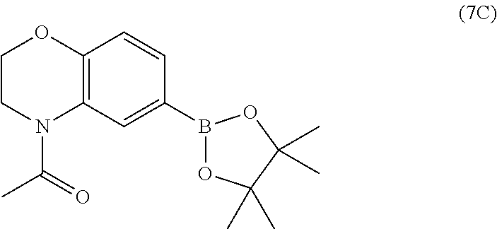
C1CN(C(=O)C)C2=C(O1)C=CC(B1OC(C)(C)C(C)(C)O1)=C2
